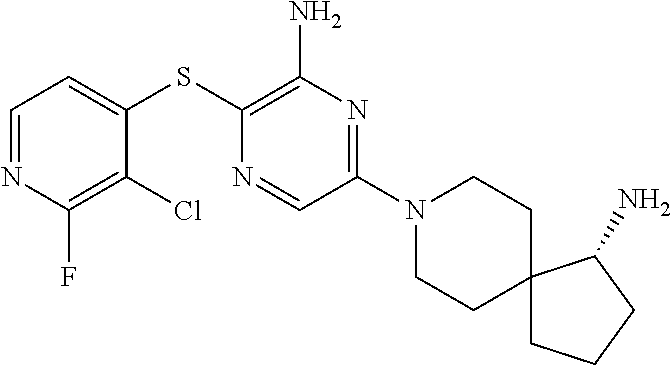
C1=C(SC2=C(N)N=C(N3CCC4(CC3)CCCC4N)C=N2)C(Cl)=C(F)N=C1
